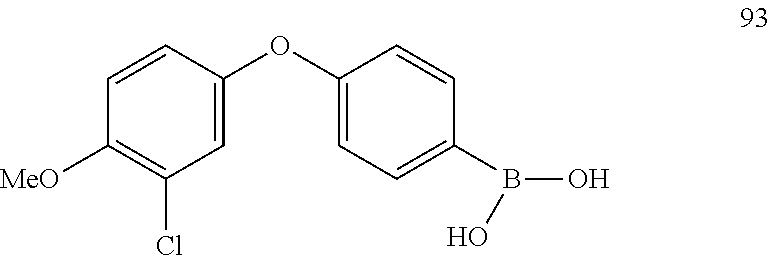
C1(OC2=CC=C(B(O)O)C=C2)=CC(Cl)=C([MeO])C=C1
